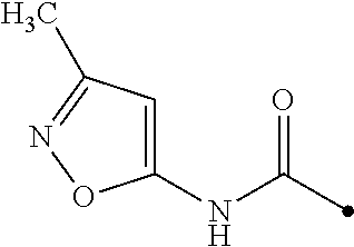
C1(NC(=O)C)=CC(C)=NO1
